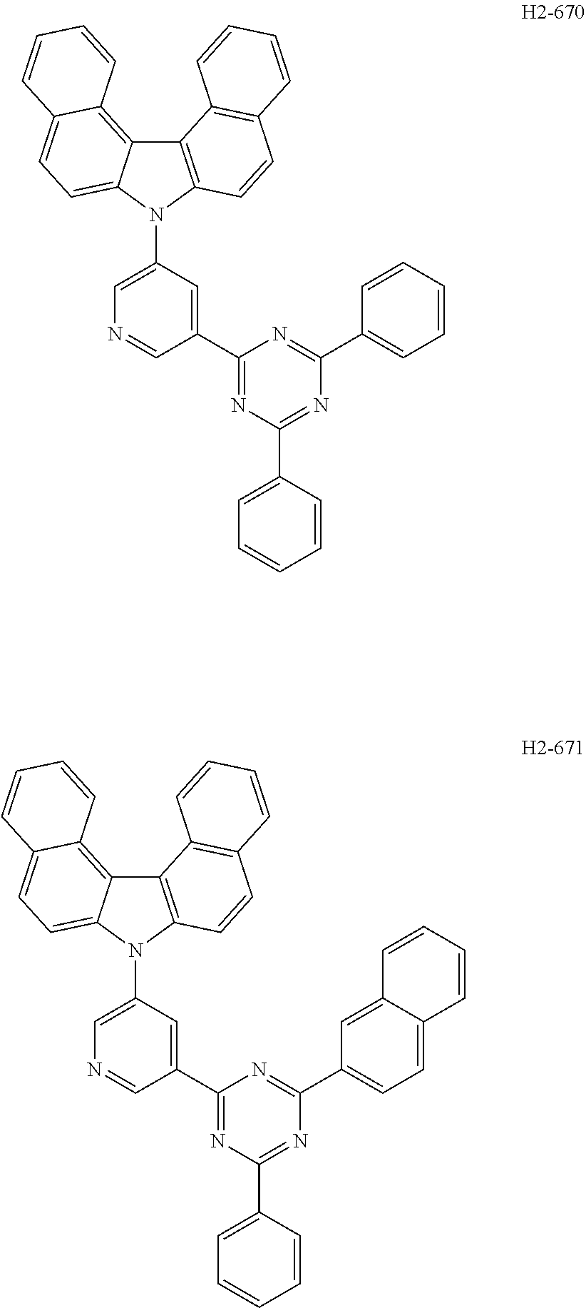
C12=C(N(C3=CN=CC(C4=NC(C5=CC=CC=C5)=NC(C5=CC=CC=C5)=N4)=C3)C3=CC=C4C(=C13)C=CC=C4)C=CC1=C2C=CC=C1.C12=C(N(C3=CN=CC(C4=NC(C5=CC=CC=C5)=NC(C5=CC=C6C(=C5)C=CC=C6)=N4)=C3)C3=CC=C4C(=C13)C=CC=C4)C=CC1=C2C=CC=C1
